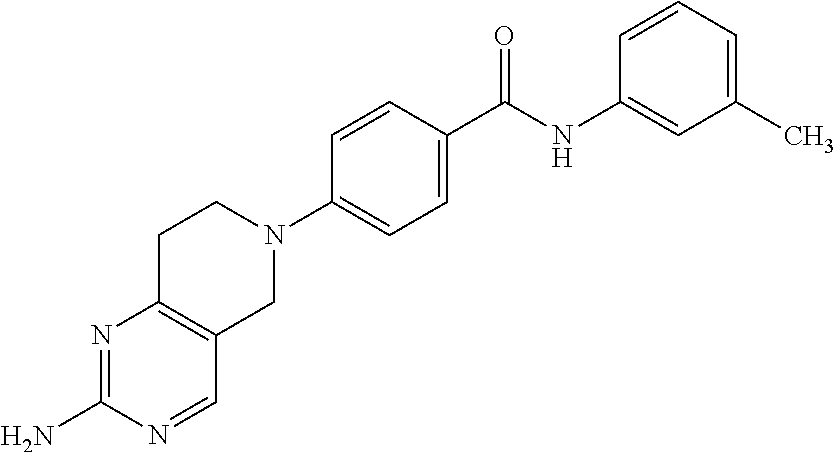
C1C2=C(CN(C3=CC=C(C(NC4=CC(C)=CC=C4)=O)C=C3)C1)C=NC(N)=N2
